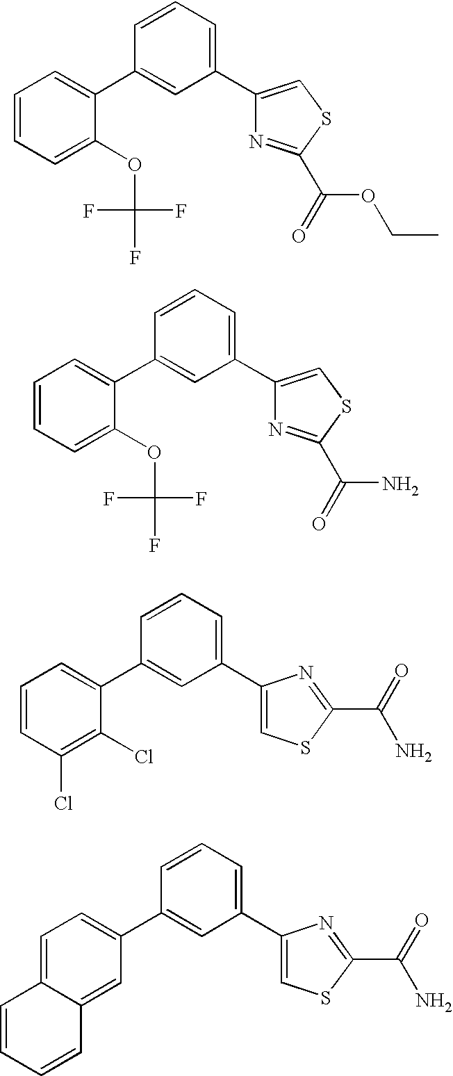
C1=CC=C(OC(F)(F)F)C(C2=CC(C3=CSC(C(=O)OCC)=N3)=CC=C2)=C1.C1=CC=C(OC(F)(F)F)C(C2=CC(C3=CSC(C(=O)N)=N3)=CC=C2)=C1.C1=CC(Cl)=C(Cl)C(C2=CC(C3=CSC(C(=O)N)=N3)=CC=C2)=C1.C1=C2C(=CC(C3=CC(C4=CSC(C(=O)N)=N4)=CC=C3)=C1)C=CC=C2
